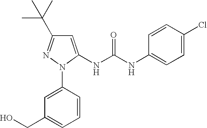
C1=C(N2C(NC(NC3=CC=C(Cl)C=C3)=O)=CC(C(C)(C)C)=N2)C=CC=C1CO
